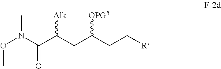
O(N(C(C(CC(CC[R])[OPG5])[Alk])=O)C)C
